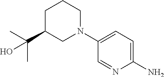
C1=NC(N)=CC=C1N1CCCC(C(C)(C)O)C1
